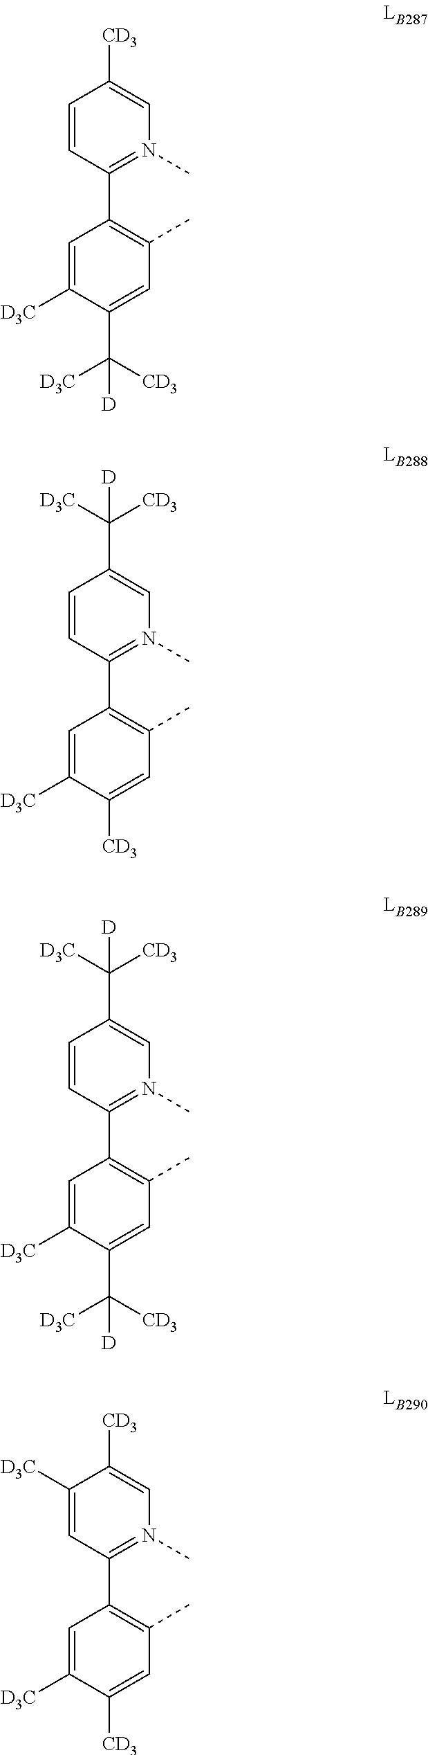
C1=C([D3C])C(C([CD3])([D3C])[D])=CC(C)=C1C1=N(C)C=C([CD3])C=C1.C1=C([D3C])C([CD3])=CC(C)=C1C1=N(C)C=C(C([CD3])([D3C])[D])C=C1.C1=C([D3C])C(C([CD3])([D3C])[D])=CC(C)=C1C1=N(C)C=C(C([CD3])([D3C])[D])C=C1.C1=C([D3C])C([CD3])=CC(C)=C1C1=N(C)C=C([CD3])C([D3C])=C1
